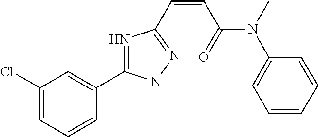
C1(Cl)=CC=CC(C2=NC(C=CC(N(C3=CC=CC=C3)C)=O)=NN2)=C1
